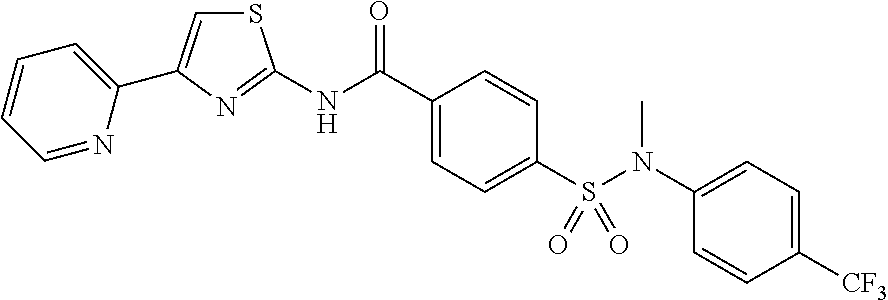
S1C=C(C2=CC=CC=N2)N=C1NC(C1=CC=C(S(N(C2=CC=C([CF3])C=C2)C)(=O)=O)C=C1)=O
